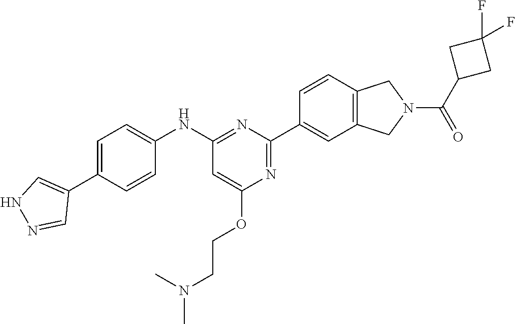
N(C)(C)CCOC1=CC(NC2=CC=C(C3=CNN=C3)C=C2)=NC(C2=CC3=C(C=C2)CN(C(=O)C2CC(F)(F)C2)C3)=N1
